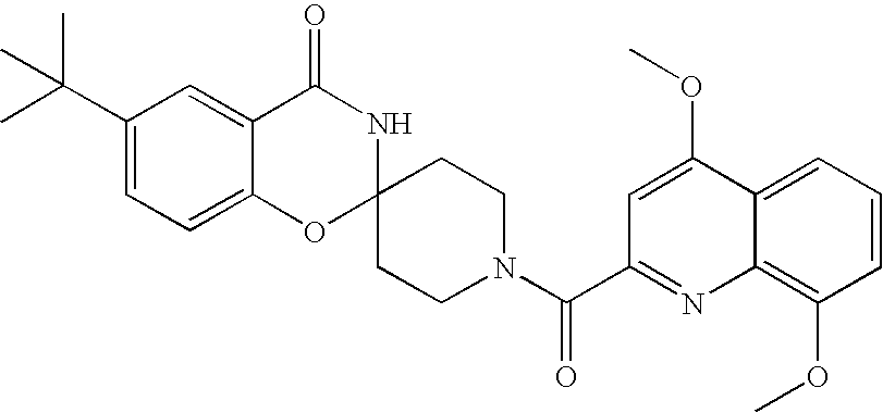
C1(C(C)(C)C)=CC=C2C(=C1)C(=O)NC1(O2)CCN(C(=O)C2=NC3=C(OC)C=CC=C3C(OC)=C2)CC1
